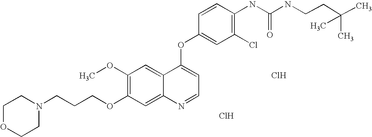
C1=CC(OC2=CC=NC3=CC(OCCCN4CCOCC4)=C(OC)C=C23)=CC(Cl)=C1NC(=O)NCCC(C)(C)C.Cl.Cl
